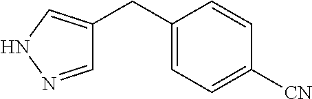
C1=NNC=C1CC1=CC=C([CN])C=C1
